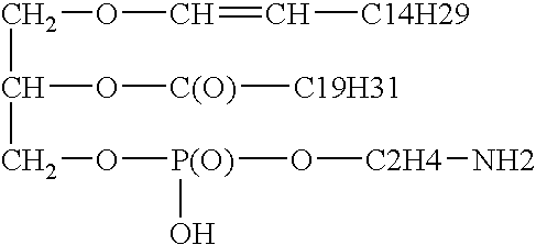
C(C(CO[P(O)](O[C2H4]N)O)O[C(O)][C19H31])OC=C[C14H29]
